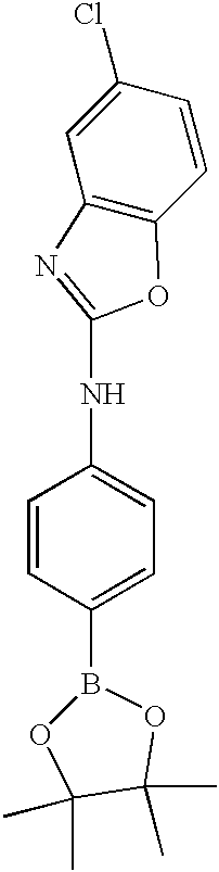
C1=CC(B2OC(C)(C)C(C)(C)O2)=CC=C1NC1=NC2=C(O1)C=CC(Cl)=C2
